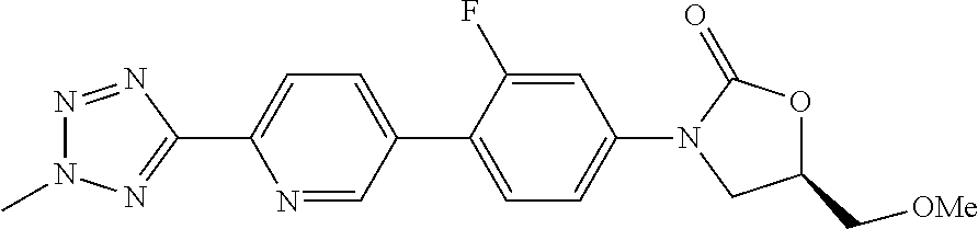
N1(C)N=NC(C2=CC=C(C3=CC=C(N4CC(C[OMe])OC4=O)C=C3F)C=N2)=N1
